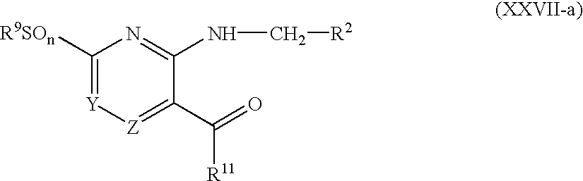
C1([R9SOn])=[Y][Z]=C(C(=O)[R11])C(NC[R2])=N1
